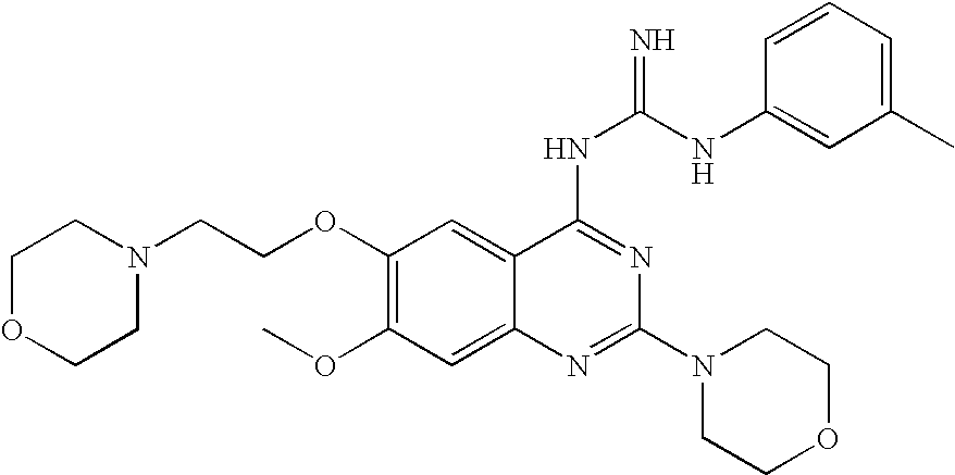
C1(OCCN2CCOCC2)=C(OC)C=C2C(=C1)C(NC(=N)NC1=CC(C)=CC=C1)=NC(N1CCOCC1)=N2
